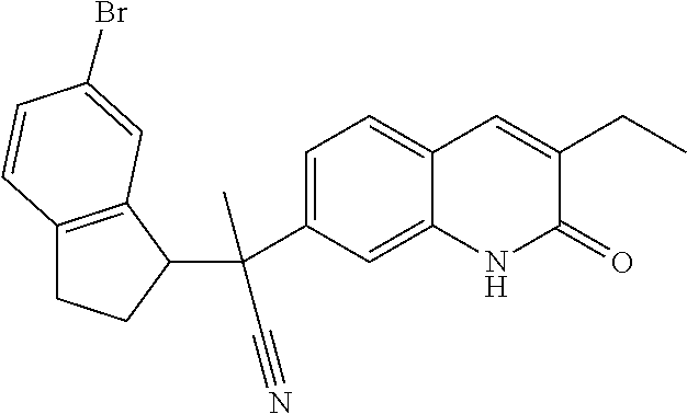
C1(C(C2CCC3=C2C=C(Br)C=C3)(C#N)C)=CC=C2C(=C1)NC(=O)C(CC)=C2
